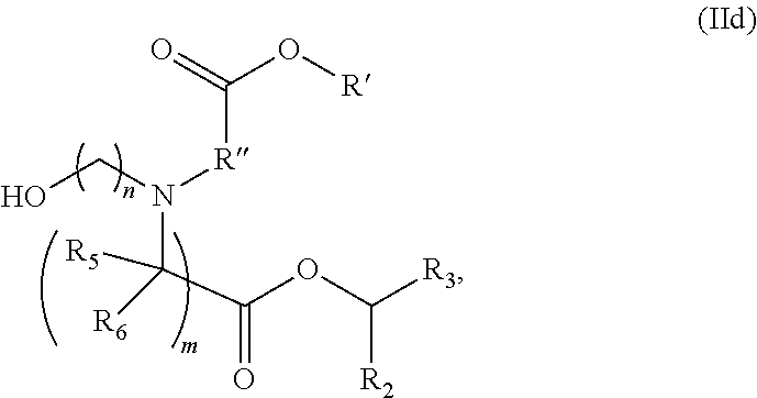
N(C([R5])(C(OC([R3])[R2])=O)[R6])(CO)[R]C(=O)O[R]
